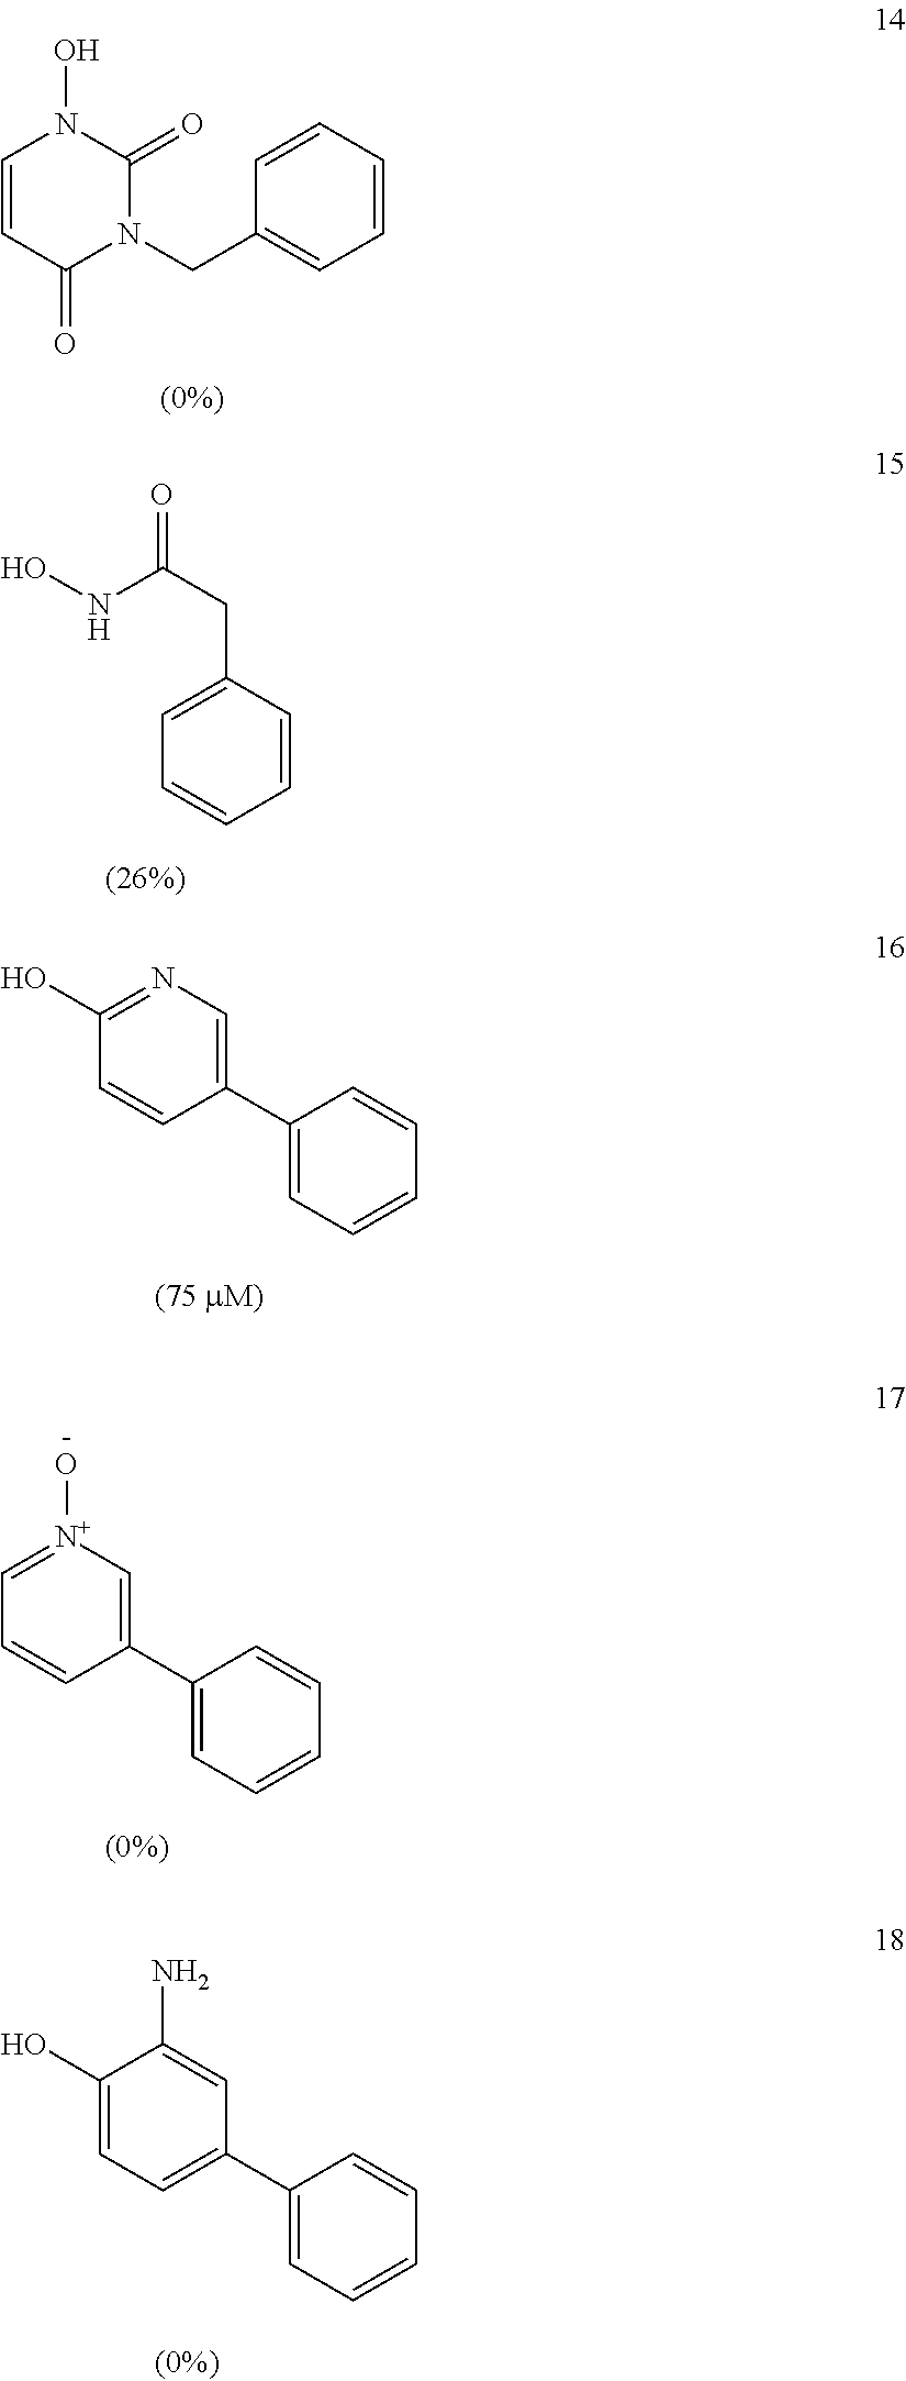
C1=CC(=O)N(CC2=CC=CC=C2)C(=O)N1O.C1=CC(CC(=O)NO)=CC=C1.C1(O)=NC=C(C2=CC=CC=C2)C=C1.C1=[N+](O)C=C(C2=CC=CC=C2)C=C1.C1(O)=CC=C(C2=CC=CC=C2)C=C1N
